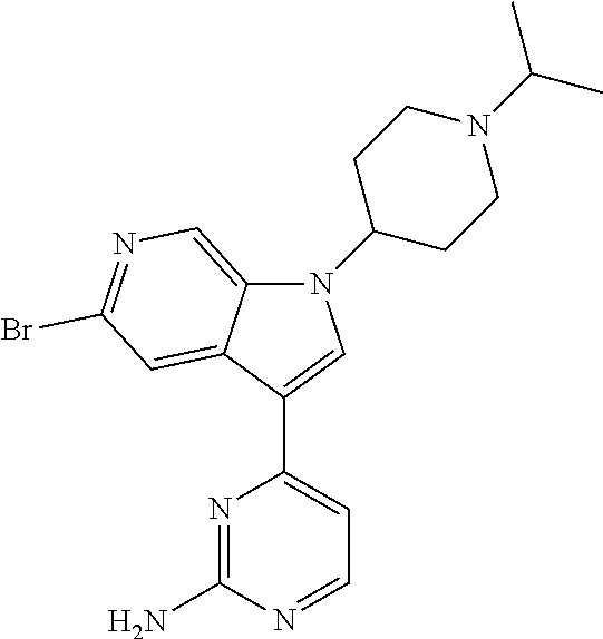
N1=C(N)N=CC=C1C1=CN(C2CCN(C(C)C)CC2)C2=CN=C(Br)C=C12
